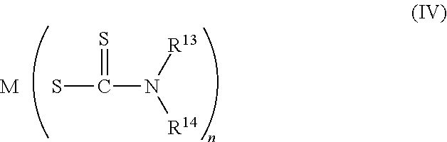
[M].SC(N([R14])[R13])=S
